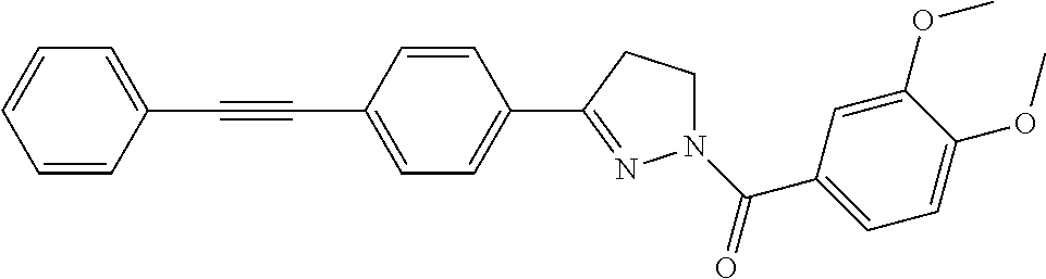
C1=CC(C#CC2=CC=CC=C2)=CC=C1C1=NN(C(C2=CC=C(OC)C(OC)=C2)=O)CC1
